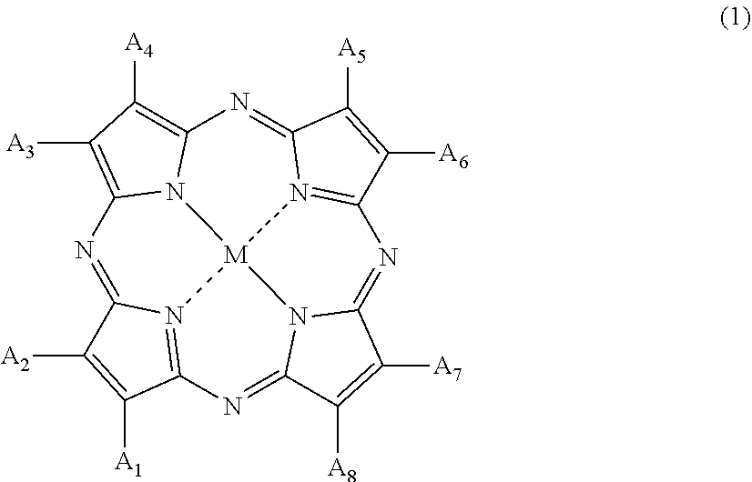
N1=C2N3=C(N=C4N5C(=NC6=N7C(=NC8=C([A4])C([A3])=C1N8[M]753)C([A5])=C6[A6])C([A7])=C4[A8])C([A1])=C2[A2]
